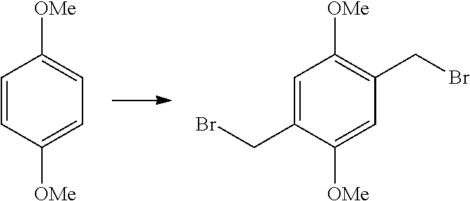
C1=CC([OMe])=CC=C1[OMe].C1=C(CBr)C([OMe])=CC(CBr)=C1[OMe]
